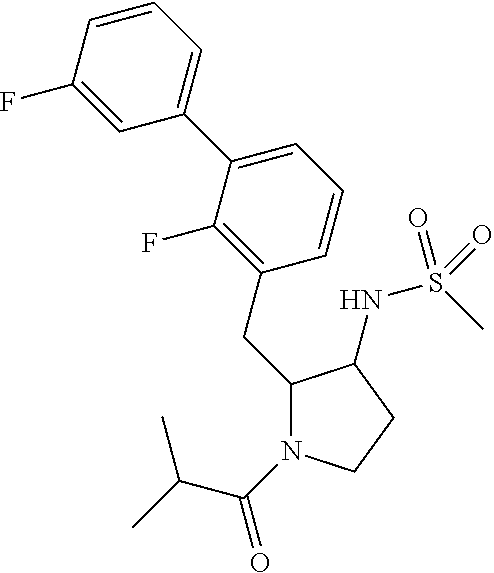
C1(CC2=C(F)C(C3=CC=CC(F)=C3)=CC=C2)N(C(=O)C(C)C)CCC1NS(C)(=O)=O
